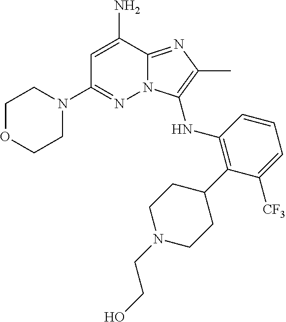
NC1=CC(N2CCOCC2)=NN2C1=NC(C)=C2NC1=C(C2CCN(CCO)CC2)C([CF3])=CC=C1
